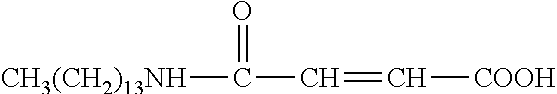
[CH3(CH2)13NH]C(=O)C=C[COOH]
